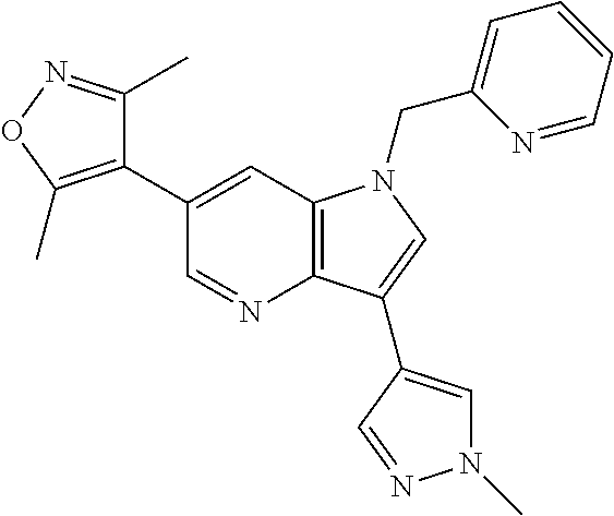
C1(C2=C(C)ON=C2C)=CC2=C(N=C1)C(C1=CN(C)N=C1)=CN2CC1=CC=CC=N1
